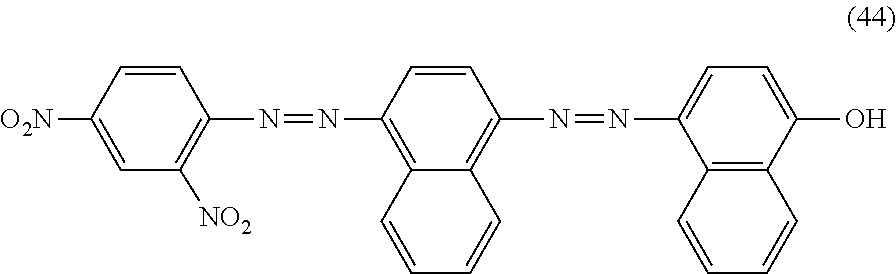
C1=C([O2N])C=CC(N=NC2=C3C(=C(N=NC4=CC=C(O)C5=C4C=CC=C5)C=C2)C=CC=C3)=C1[NO2]
